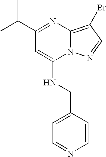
C1(C(C)C)=NC2=C(Br)C=NN2C(NCC2=CC=NC=C2)=C1
